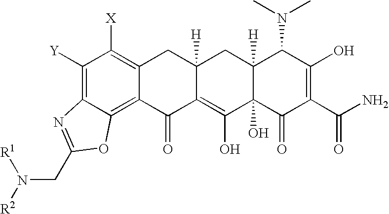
C1([Y])=C2C(=C3C(=C1[X])CC1([H])C(=C(O)C4(O)C([H])(C1)C(N(C)C)C(O)=C(C(N)=O)C4=O)C3=O)OC(CN([R1])[R2])=N2
